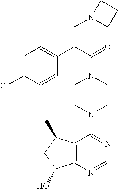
C1(C(C(=O)N2CCN(C3=NC=NC4=C3C(C)CC4O)CC2)CN2CCC2)=CC=C(Cl)C=C1
